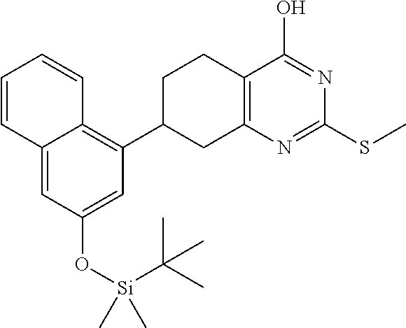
C12=CC(O[Si](C(C)(C)C)(C)C)=CC(C3CC4=C(CC3)C(O)=NC(SC)=N4)=C1C=CC=C2
